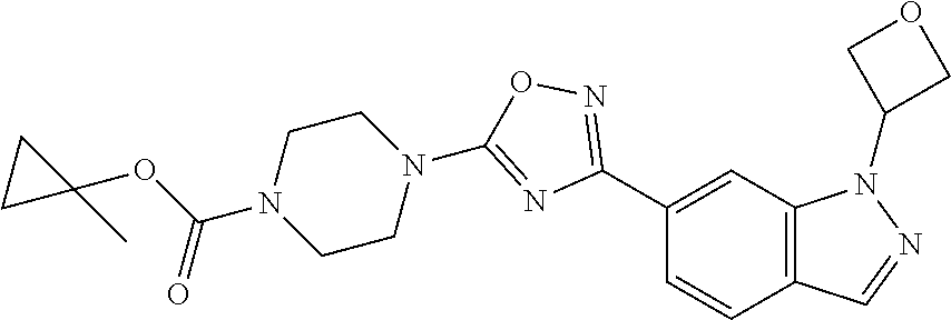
C1(C2=NOC(N3CCN(C(OC4(C)CC4)=O)CC3)=N2)=CC2=C(C=C1)C=NN2C1COC1
